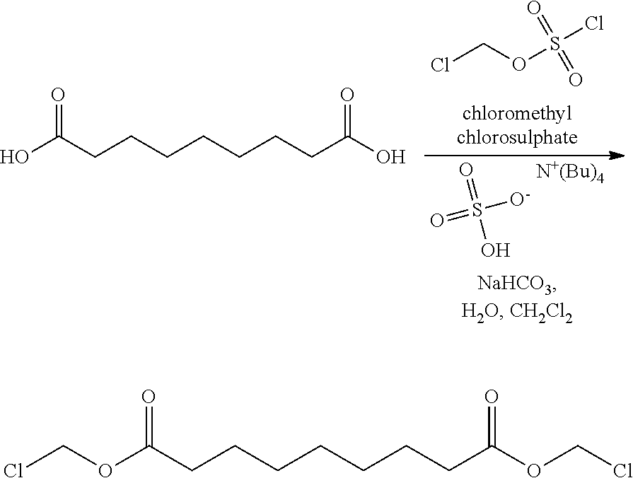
O=S([O-])(=O)O.[N+(Bu)4].ClCOS(Cl)(=O)=O.OC(CCCCCCCC(O)=O)=O.C(CCCCCCC(=O)OCCl)C(=O)OCCl
